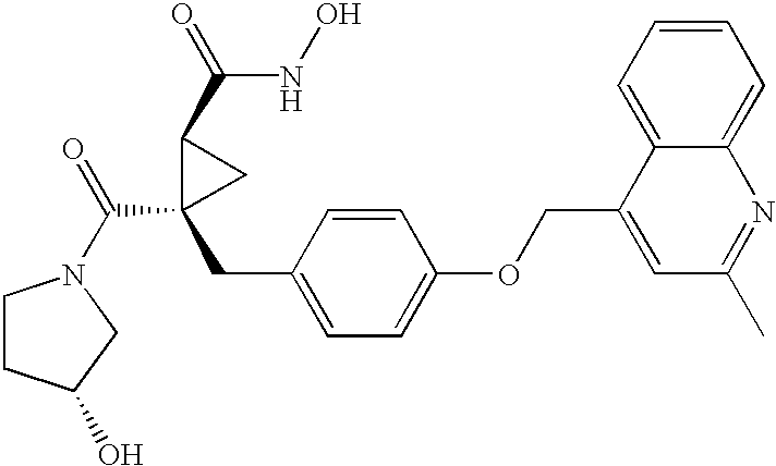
C1CC(O)CN1C(=O)C1(CC2=CC=C(OCC3=CC(C)=NC4=CC=CC=C34)C=C2)CC1C(=O)NO
